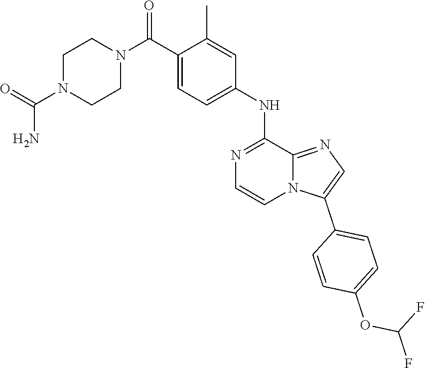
C1(C)=CC(NC2=NC=CN3C2=NC=C3C2=CC=C(OC(F)F)C=C2)=CC=C1C(N1CCN(C(=O)N)CC1)=O
